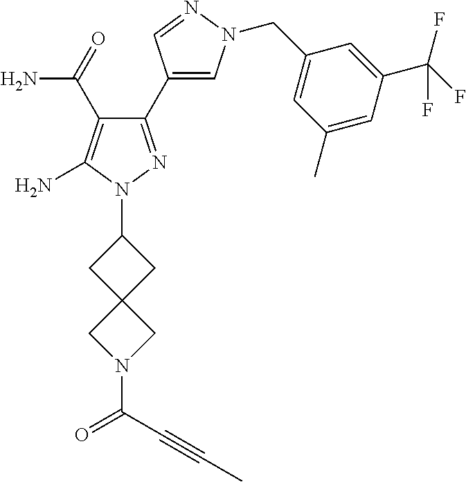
C1(C(N)=O)=C(N)N(C2CC3(C2)CN(C(C#CC)=O)C3)N=C1C1=CN(CC2=CC(C)=CC(C(F)(F)F)=C2)N=C1
